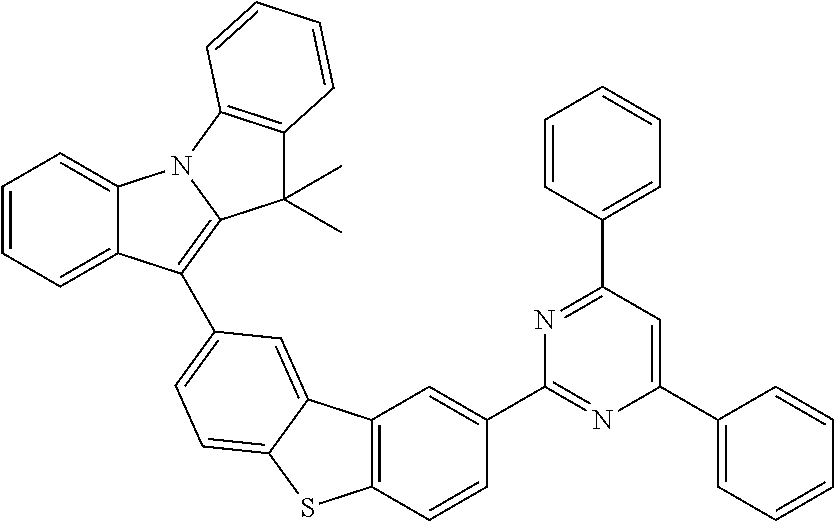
C12=CC=CC=C1C(C1=CC=C3C(=C1)C1=C(S3)C=CC(C3=NC(C4=CC=CC=C4)=CC(C4=CC=CC=C4)=N3)=C1)=C1N2C2=C(C1(C)C)C=CC=C2
